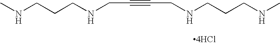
CNCCCNCC#CCNCCCNC.[4HCl]
